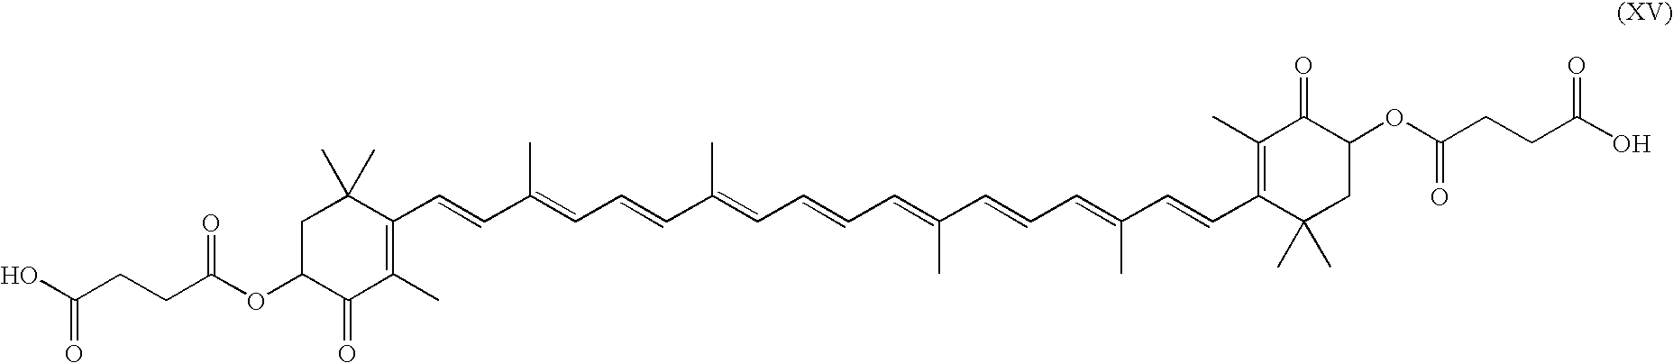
C1C(OC(CCC(O)=O)=O)C(=O)C(C)=C(C=CC(=CC=CC(=CC=CC=C(C=CC=C(C=CC2=C(C)C(=O)C(OC(CCC(O)=O)=O)CC2(C)C)C)C)C)C)C1(C)C
